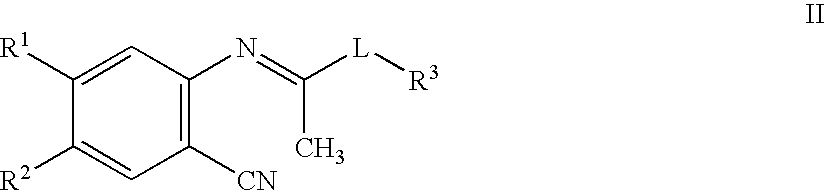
C1([R1])=CC(N=C(C)[L][R3])=C([CN])C=C1[R2]
